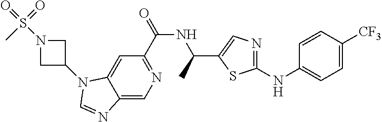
C1(C(=O)NC(C2=CN=C(NC3=CC=C([CF3])C=C3)S2)C)=NC=C2C(=C1)N(C1CN(S(=O)(C)=O)C1)C=N2
